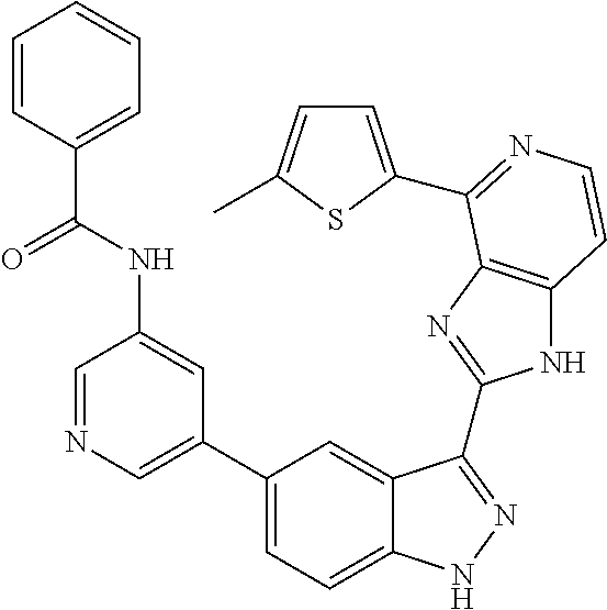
C1(C2=CN=CC(NC(=O)C3=CC=CC=C3)=C2)=CC=C2C(=C1)C(C1=NC3=C(N1)C=CN=C3C1=CC=C(C)S1)=NN2
